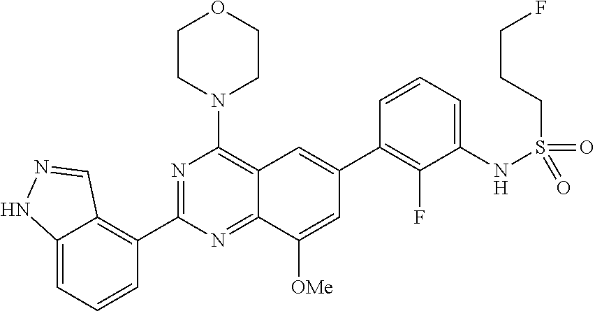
C12=NC(C3=C4C(=CC=C3)NN=C4)=NC(N3CCOCC3)=C1C=C(C1=C(F)C(NS(CCCF)(=O)=O)=CC=C1)C=C2[OMe]
